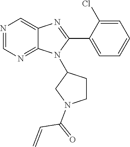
C12=NC=NC=C1N=C(C1=CC=CC=C1Cl)N2C1CCN(C(C=C)=O)C1
